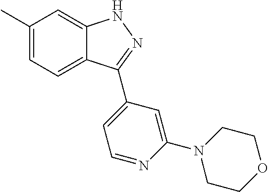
C1(C)=CC=C2C(=C1)NN=C2C1=CC=NC(N2CCOCC2)=C1
